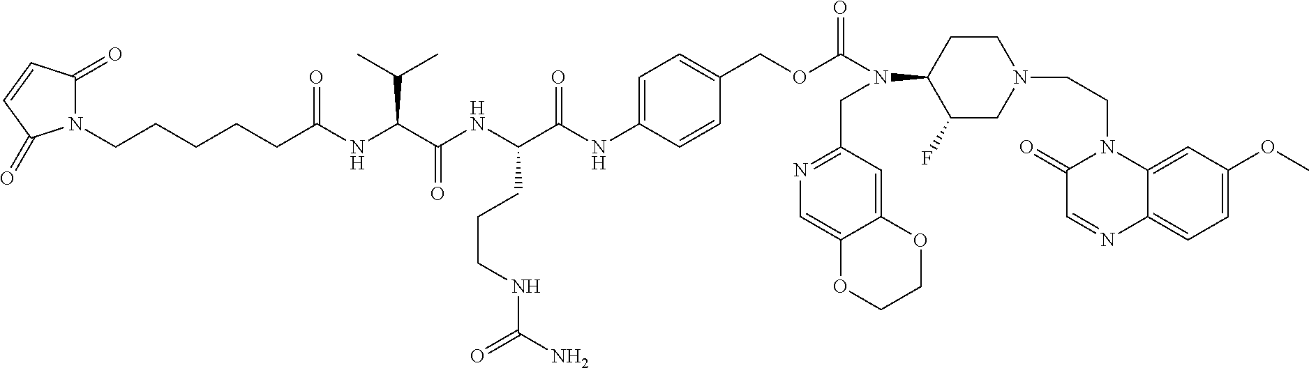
N1(CCCCCC(NC(C(NC(C(NC2=CC=C(COC(N(C3C(F)CN(CCN4C(=O)C=NC5=CC=C(OC)C=C45)CC3)CC3=NC=C4C(=C3)OCCO4)=O)C=C2)=O)CCCNC(N)=O)=O)C(C)C)=O)C(=O)C=CC1=O
